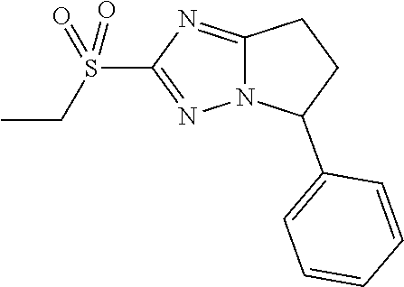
C1=C(C2CCC3=NC(S(=O)(=O)CC)=NN23)C=CC=C1
